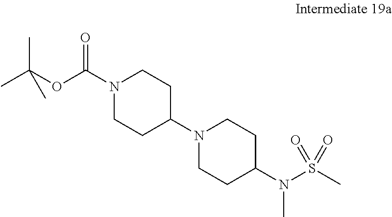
N1(C(OC(C)(C)C)=O)CCC(N2CCC(N(S(C)(=O)=O)C)CC2)CC1
